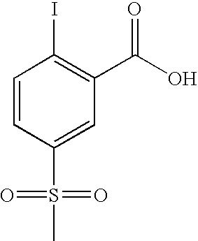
C1=CC(S(=O)(=O)C)=CC(C(O)=O)=C1I
